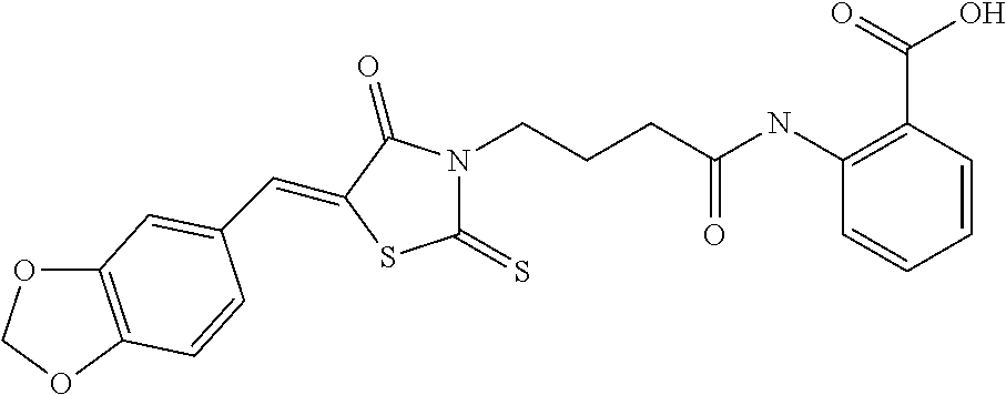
C12=C(OCO1)C=CC(C=C1C(=O)N(CCCC(NC3=C(C(=O)O)C=CC=C3)=O)C(=S)S1)=C2
